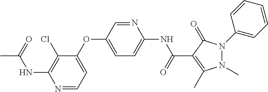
C1(OC2=CC=C(NC(C3=C(C)N(C)N(C4=CC=CC=C4)C3=O)=O)N=C2)=CC=NC(NC(C)=O)=C1Cl
